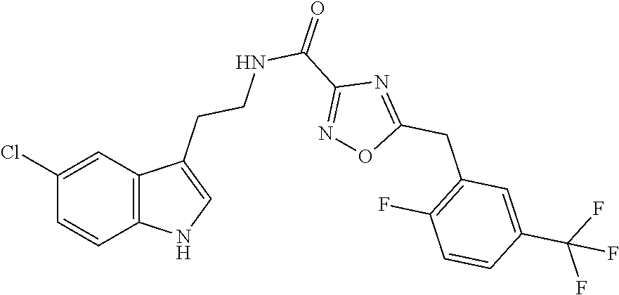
C12=C(C=C(Cl)C=C1)C(CCNC(C1=NOC(CC3=C(F)C=CC(C(F)(F)F)=C3)=N1)=O)=CN2
